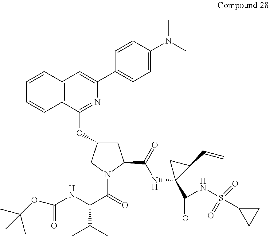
C12=C(C(OC3CC(C(NC4(C(=O)NS(C5CC5)(=O)=O)C(C=C)C4)=O)N(C(C(C(C)(C)C)NC(=O)OC(C)(C)C)=O)C3)=NC(C3=CC=C(N(C)C)C=C3)=C1)C=CC=C2
